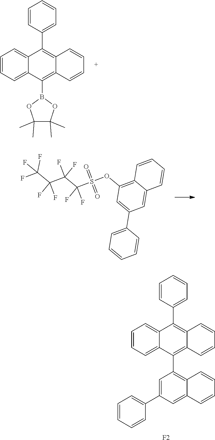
C1=CC=C2C(=C1)C(C1=CC=CC=C1)=C1C(=C2B2OC(C)(C)C(C)(C)O2)C=CC=C1.S(OC1=C2C(=CC(C3=CC=CC=C3)=C1)C=CC=C2)(C(C(C(C(F)(F)F)(F)F)(F)F)(F)F)(=O)=O.C1=CC=C2C(=C1)C(C1=CC=CC=C1)=C1C(=C2C2=C3C(=CC(C4=CC=CC=C4)=C2)C=CC=C3)C=CC=C1.[F2]
